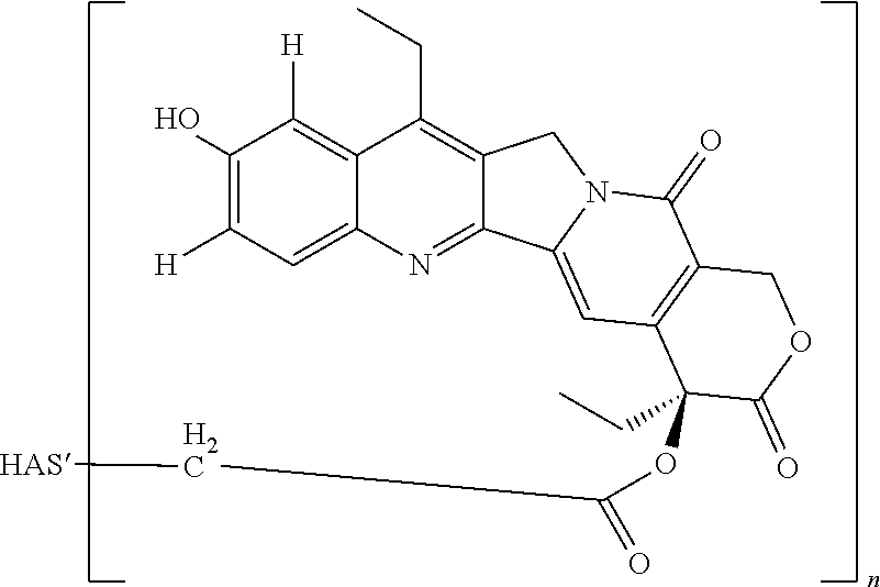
OC1=C([H])C=C2C(=C1[H])C(CC)=C1C(=N2)C2=CC3=C(C(=O)N2C1)COC(=O)C3(CC)OC(=O)C[HAS]
